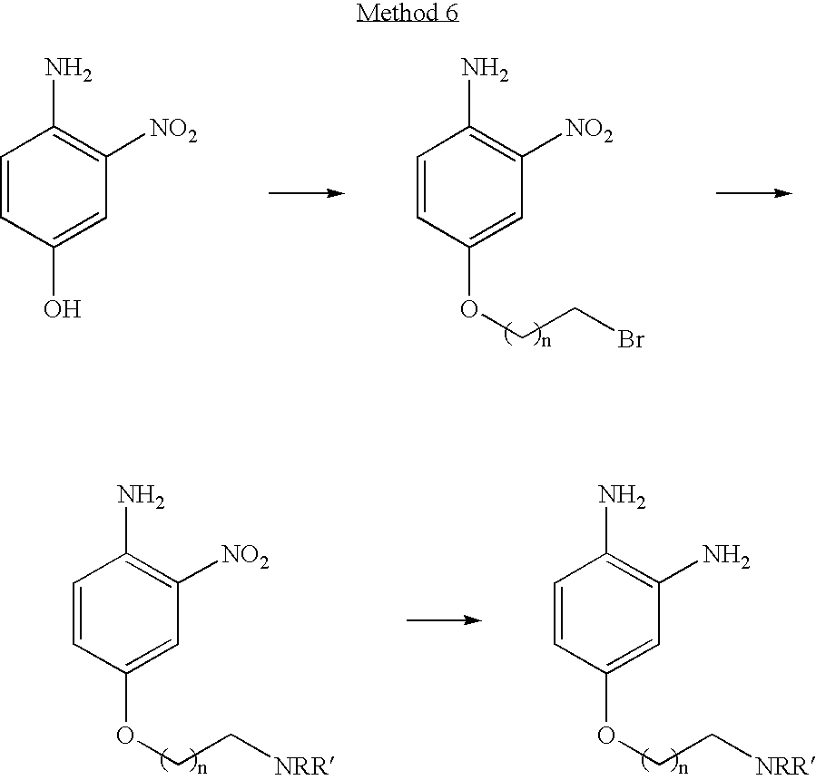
C1=CC(OCCBr)=CC([NO2])=C1N.C1=CC(O)=CC([NO2])=C1N.C1=CC(OCC[NRR])=CC([NO2])=C1N.C1=CC(OCC[NRR])=CC(N)=C1N
